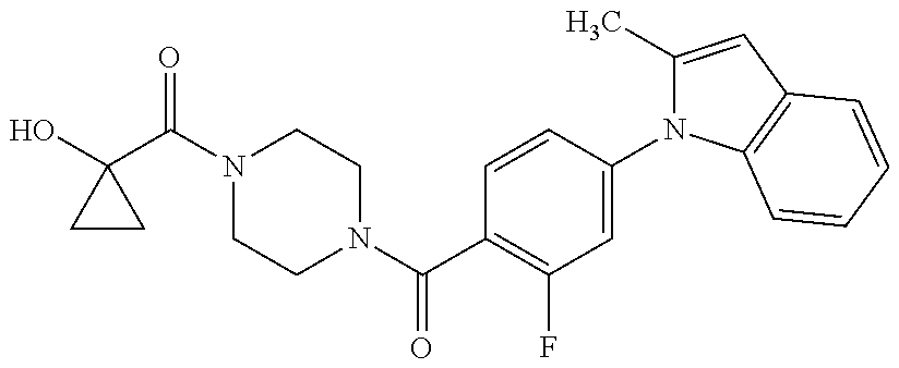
OC1(C(N2CCN(C(=O)C3=C(F)C=C(N4C(C)=CC5=C4C=CC=C5)C=C3)CC2)=O)CC1
